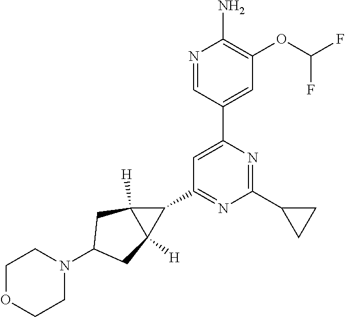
N1=CC(C2=CC(C3C4([H])C3([H])CC(N3CCOCC3)C4)=NC(C3CC3)=N2)=CC(OC(F)F)=C1N
